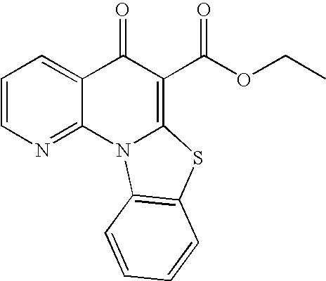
C1=CN=C2C(=C1)C(=O)C(C(OCC)=O)=C1N2C2=C(S1)C=CC=C2
